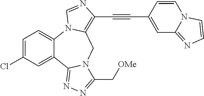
C1=C(Cl)C=C2C(=C1)N1C(=C(C#CC3=CC4=NC=CN4C=C3)N=C1)CN1C2=NN=C1C[OMe]
